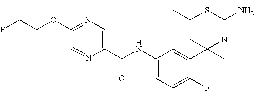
C(NC1=CC=C(F)C(C2(C)N=C(N)SC(C)(C)C2)=C1)(=O)C1=CN=C(OCCF)C=N1
